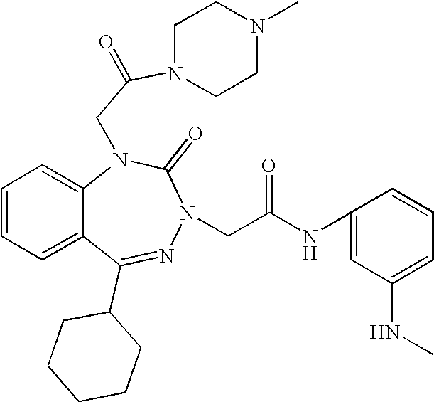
C1=CC=C2C(=C1)N(CC(N1CCN(C)CC1)=O)C(=O)N(CC(NC1=CC(NC)=CC=C1)=O)N=C2C1CCCCC1
